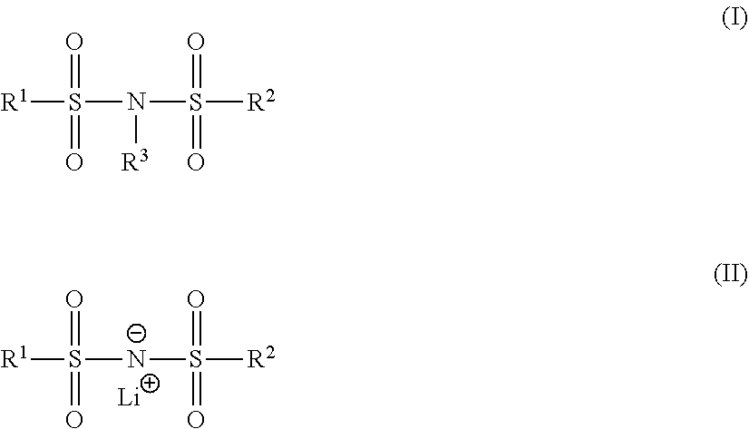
[R1]S([N-]S([R2])(=O)=O)(=O)=O.[Li].[R1]S(N(S([R2])(=O)=O)[R3])(=O)=O
